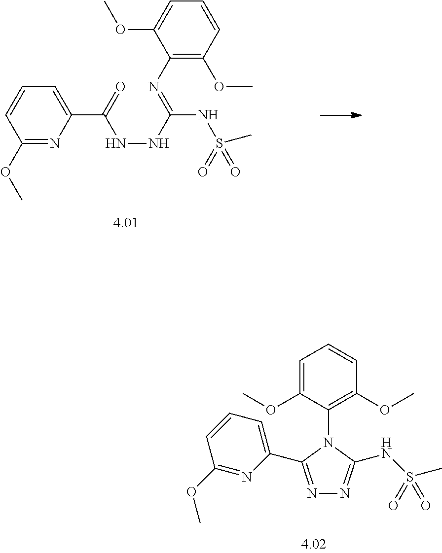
C1(N=C(NNC(=O)C2=CC=CC(OC)=N2)NS(C)(=O)=O)=C(OC)C=CC=C1OC.N1=C(C2=CC=CC(OC)=N2)N(C2=C(OC)C=CC=C2OC)C(NS(C)(=O)=O)=N1
